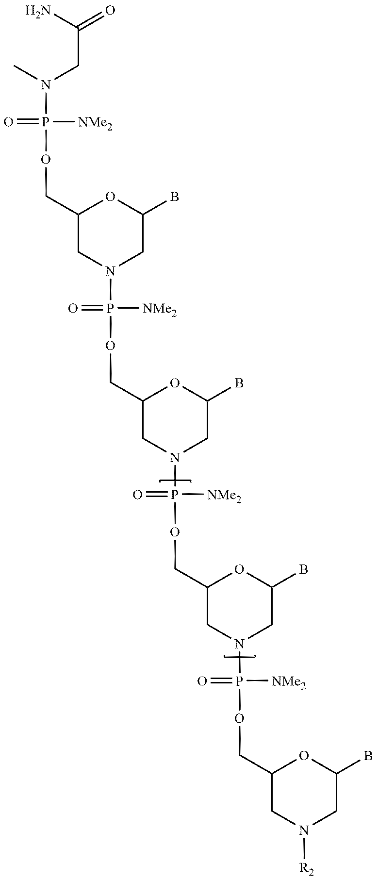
NC(CN(P(OCC1CN(P(OCC2CN(P(OCC3CN(P(OCC4CN([R2])CC(B)O4)([NMe2])=O)CC(B)O3)([NMe2])=O)CC(B)O2)([NMe2])=O)CC(B)O1)([NMe2])=O)C)=O
